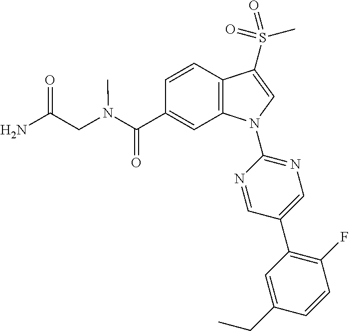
C(C1=CC2=C(C=C1)C(S(C)(=O)=O)=CN2C1=NC=C(C2=C(F)C=CC(CC)=C2)C=N1)(=O)N(C)CC(=O)N
